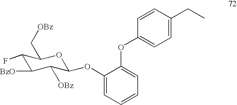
C1(F)C([BzO])C([OBz])C(OC2=CC=CC=C2OC2=CC=C(CC)C=C2)OC1C[OBz]
